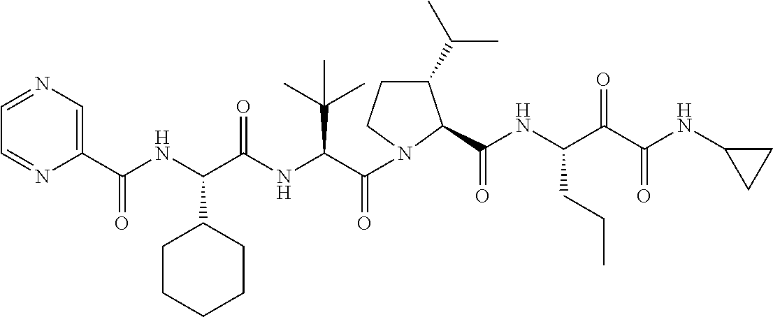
C1(C(NC(C(NC(C(=O)N2CCC(C(C)C)C2C(NC(C(C(NC2CC2)=O)=O)CCC)=O)C(C)(C)C)=O)C2CCCCC2)=O)=CN=CC=N1
